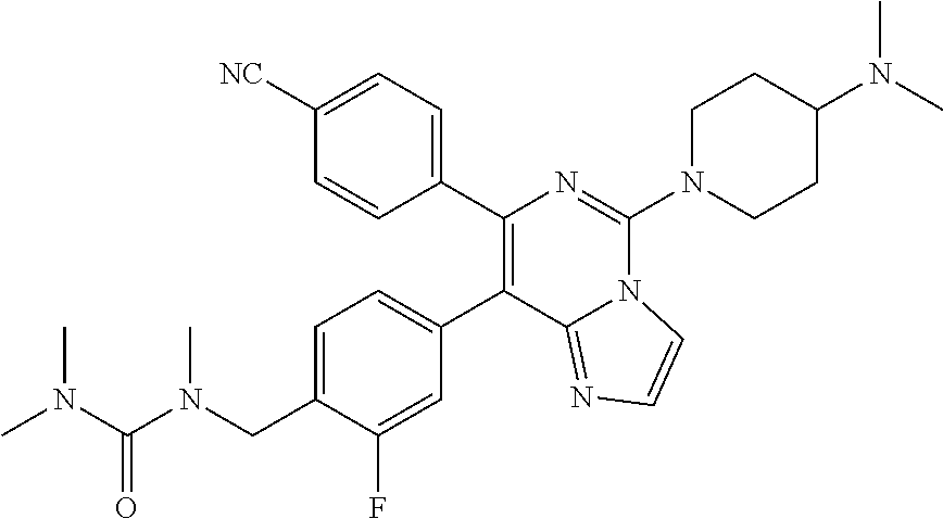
C1(CN(C(N(C)C)=O)C)=CC=C(C2=C(C3=CC=C([NC])C=C3)N=C(N3CCC(N(C)C)CC3)N3C2=NC=C3)C=C1F
